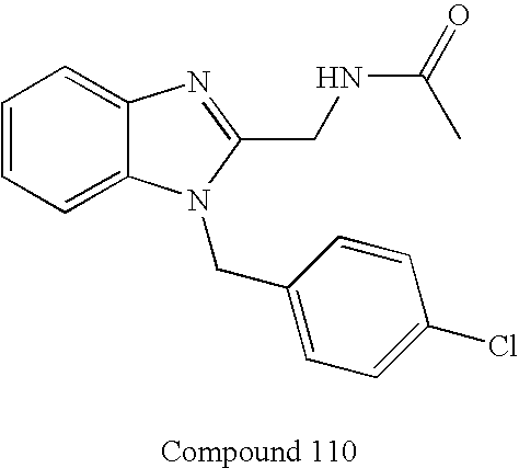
C1=CC=C2C(=C1)N=C(CNC(=O)C)N2CC1=CC=C(Cl)C=C1
